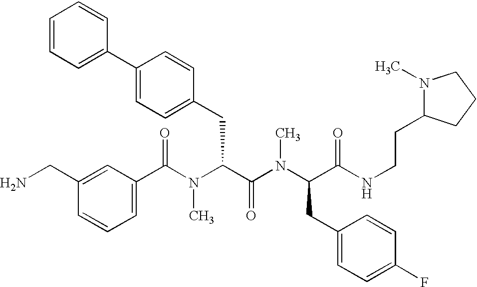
C1(C(N(C(C(N(C(CC2=CC=C(F)C=C2)C(NCCC2N(C)CCC2)=O)C)=O)CC2=CC=C(C3=CC=CC=C3)C=C2)C)=O)=CC=CC(CN)=C1
